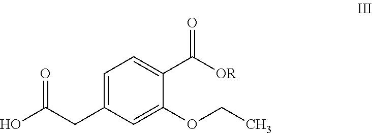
C1=C(CC(O)=O)C=C(OCC)C(C([OR])=O)=C1
